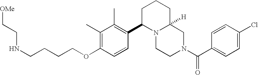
C(CCOC1=C(C)C(C)=C(C2N3C([H])(CCC2)CN(C(C2=CC=C(Cl)C=C2)=O)CC3)C=C1)CNCC[OMe]
